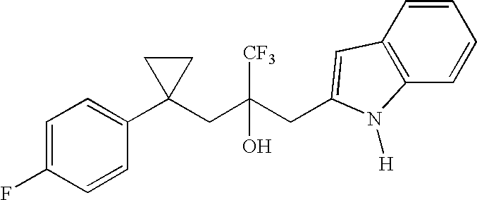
C1=C(F)C=CC(C2(CC(CC3=CC4=C(C=CC=C4)N3[H])([CF3])O)CC2)=C1
